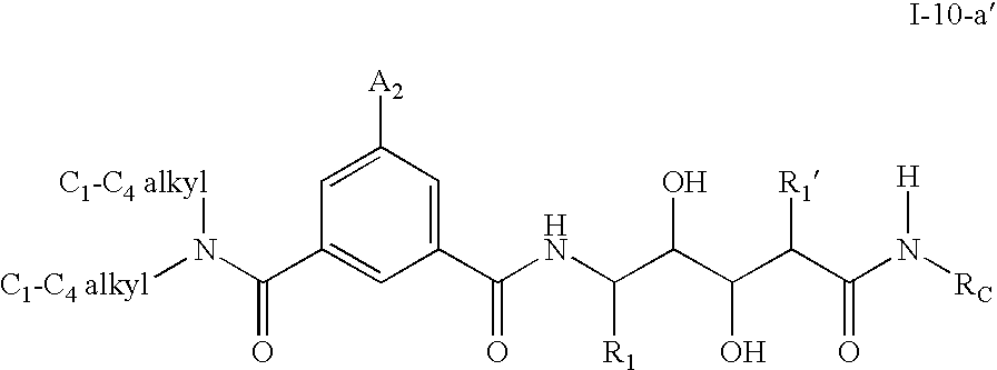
C(NC(C(C(C(C(N([RC])[H])=O)[R1])O)O)[R1])(=O)C1=CC([A2])=CC(C(N([C1-C4 alkyl])[C1-C4 alkyl])=O)=C1
